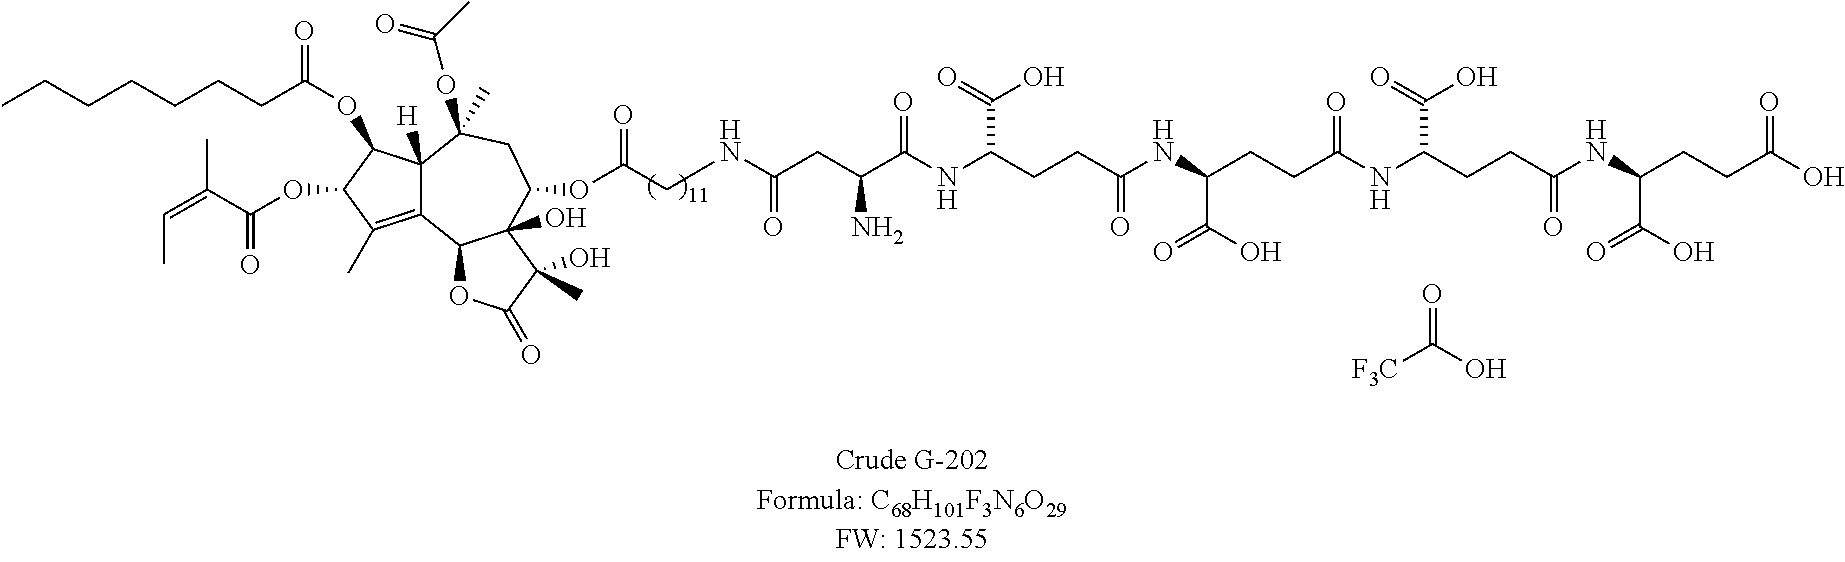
C(CC(C(NC(CCC(NC(CCC(NC(CCC(NC(CCC(O)=O)C(O)=O)=O)C(=O)O)=O)C(O)=O)=O)C(=O)O)=O)N)(=O)NCC(OC1CC(OC(C)=O)(C)C2([H])C(=C(C)C(OC(C(=CC)C)=O)C2OC(CCCCCCC)=O)C2OC(=O)C(C)(O)C12O)=O.[F3C]C(O)=O
